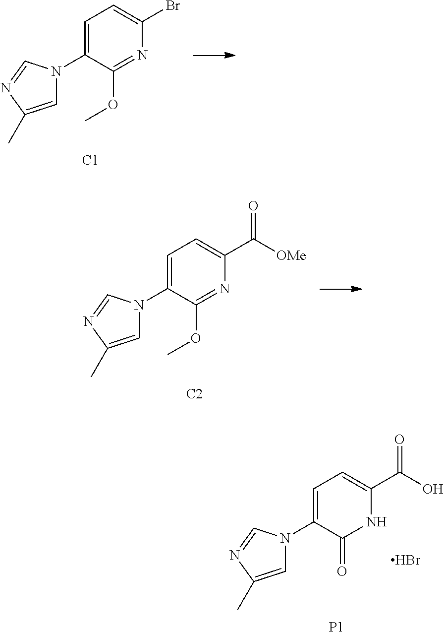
C1=C(N2C=C(C)N=C2)C(OC)=NC(Br)=C1.[C1].[P1].C1=C(N2C=C(C)N=C2)C(=O)NC(C(O)=O)=C1.Br.C1=C(N2C=C(C)N=C2)C(OC)=NC(C([OMe])=O)=C1.[C2]
